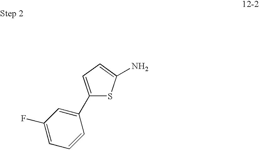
C1(C2=CC(F)=CC=C2)=CC=C(N)S1
